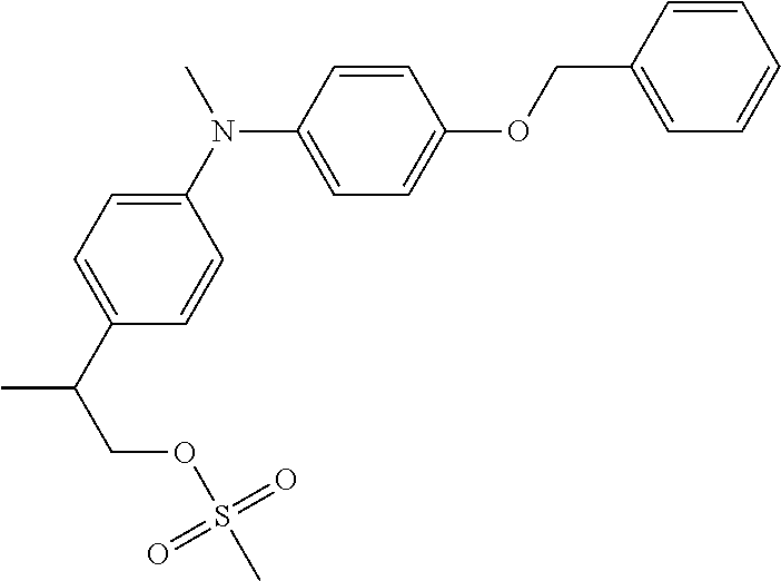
C1(N(C)C2=CC=C(OCC3=CC=CC=C3)C=C2)=CC=C(C(COS(C)(=O)=O)C)C=C1
